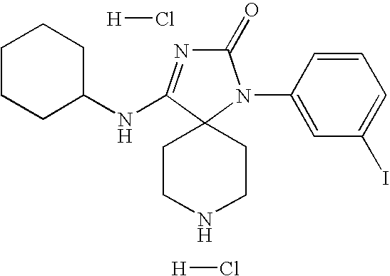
C1CCC(NC2=NC(=O)N(C3=CC(I)=CC=C3)C23CCNCC3)CC1.[H]Cl.[H]Cl
